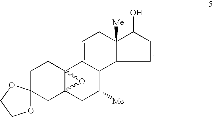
C1CC23C(CC14OCCO4)(CC([Me])C1C2=CCC2([Me])C1CCC2O)O3
